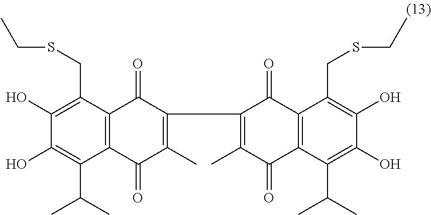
C1(O)=C(C(C)C)C2=C(C(CSCC)=C1O)C(=O)C(C1=C(C)C(=O)C3=C(C1=O)C(CSCC)=C(O)C(O)=C3C(C)C)=C(C)C2=O
